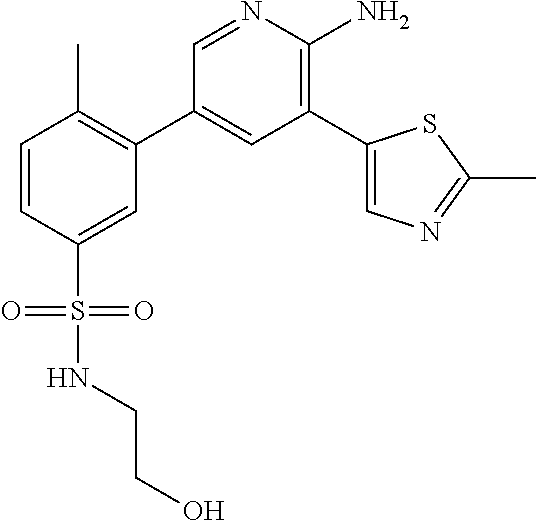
C1=NC(N)=C(C2=CN=C(C)S2)C=C1C1=C(C)C=CC(S(=O)(=O)NCCO)=C1
